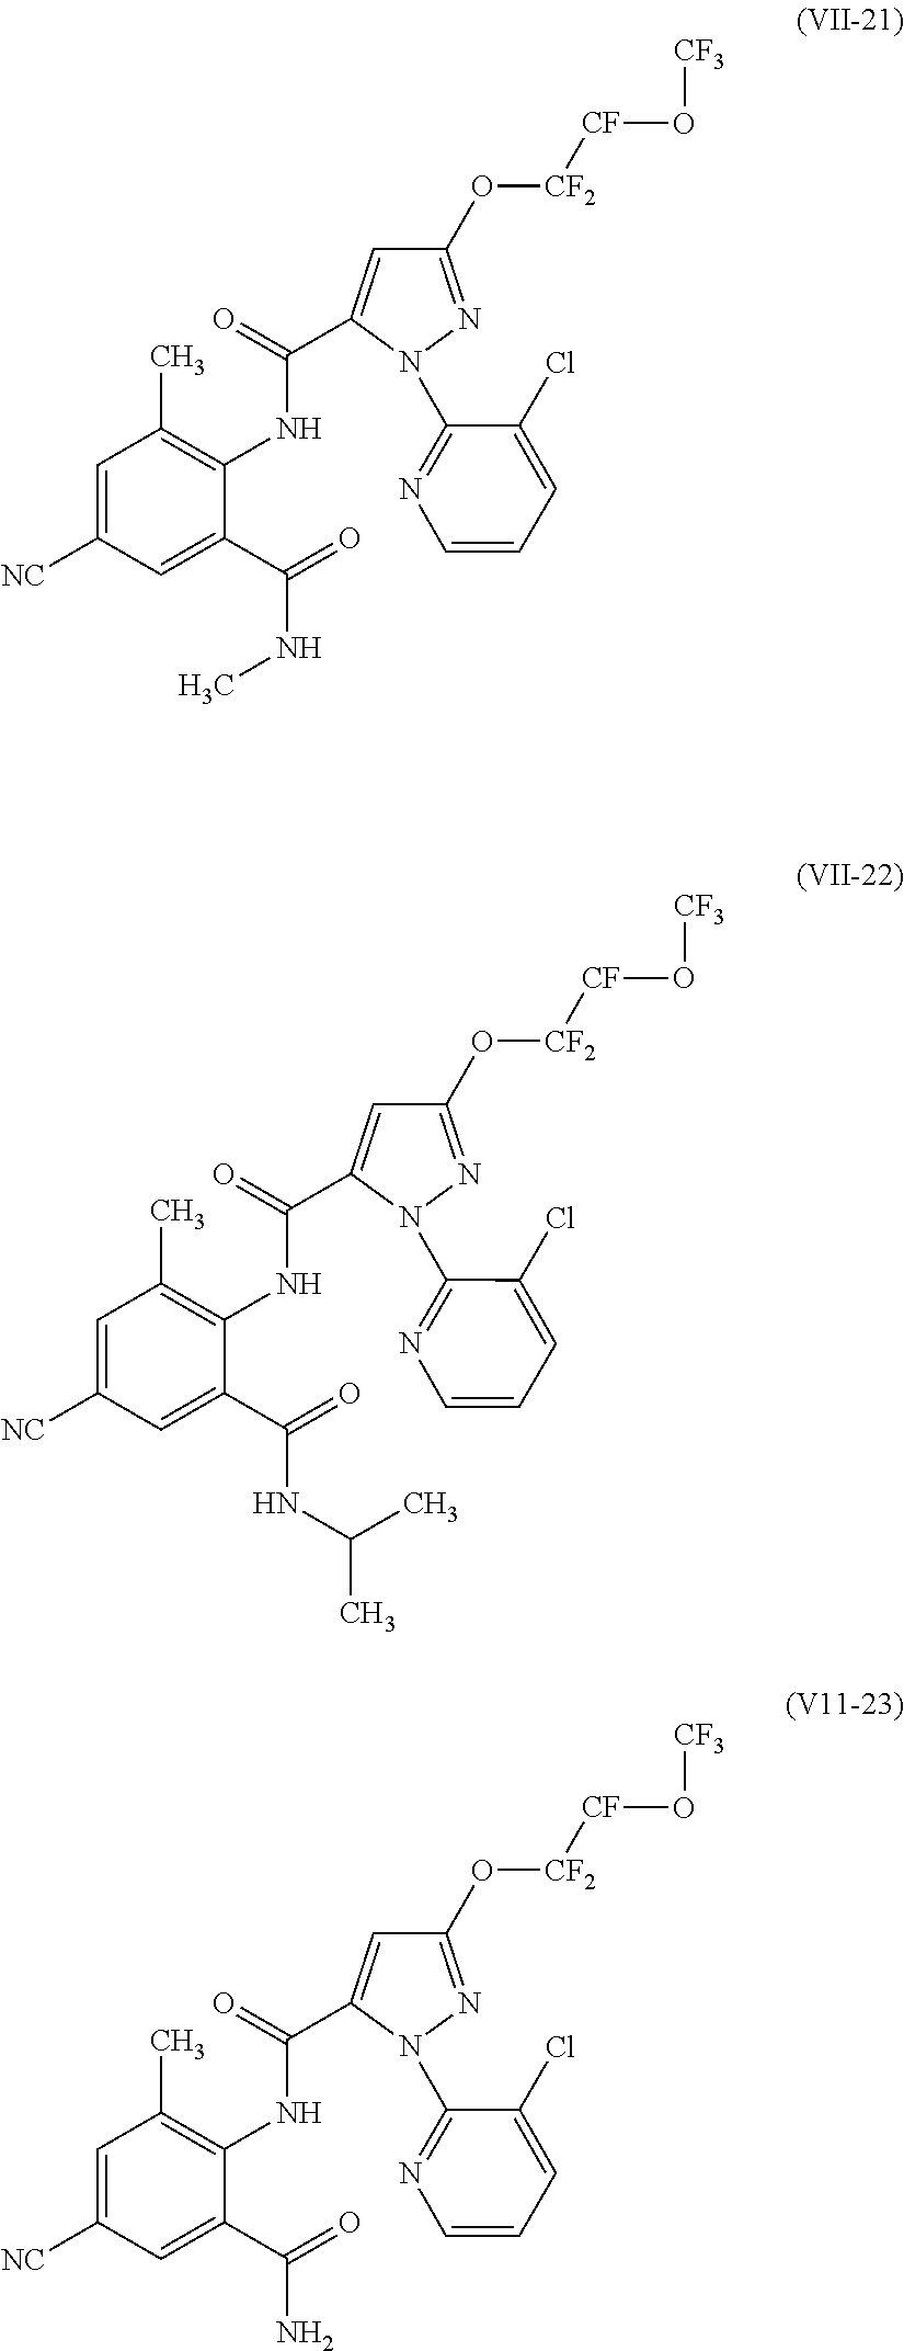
C1=C([NC])C=C(C(=O)NC)C(NC(=O)C2=CC(O[CF2][CF]O[CF3])=NN2C2=NC=CC=C2Cl)=C1C.C1=C([NC])C=C(C(=O)NC(C)C)C(NC(=O)C2=CC(O[CF2][CF]O[CF3])=NN2C2=NC=CC=C2Cl)=C1C.C1=C([NC])C=C(C(=O)N)C(NC(=O)C2=CC(O[CF2][CF]O[CF3])=NN2C2=NC=CC=C2Cl)=C1C
